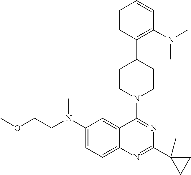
C(N(C1=CC=C2C(=C1)C(N1CCC(C3=C(N(C)C)C=CC=C3)CC1)=NC(C1(C)CC1)=N2)C)COC
